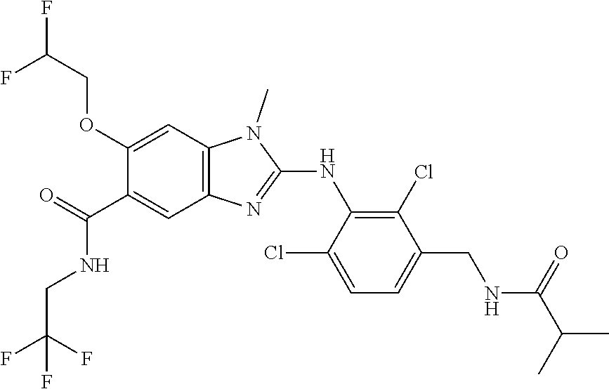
C1(OCC(F)F)=CC2=C(C=C1C(NCC(F)(F)F)=O)N=C(NC1=C(Cl)C(CNC(C(C)C)=O)=CC=C1Cl)N2C
